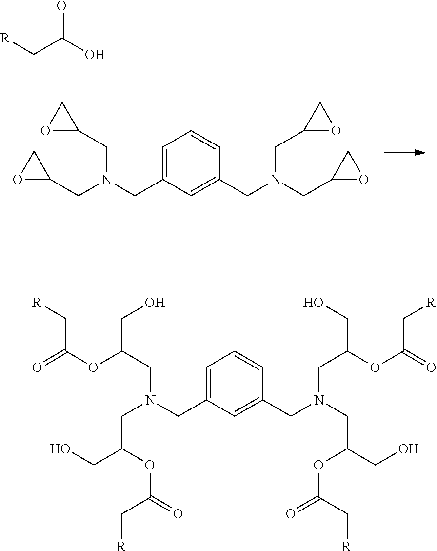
[R]CC(O)=O.C1=C(CN(CC2OC2)CC2OC2)C=C(CN(CC2OC2)CC2OC2)C=C1.C1=C(CN(CC(OC(C[R])=O)CO)CC(OC(C[R])=O)CO)C=C(CN(CC(OC(C[R])=O)CO)CC(CO)OC(C[R])=O)C=C1
